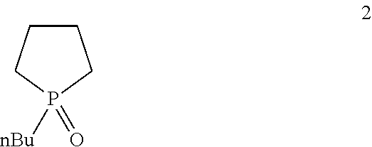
C1CCP(=O)([nBu])C1
